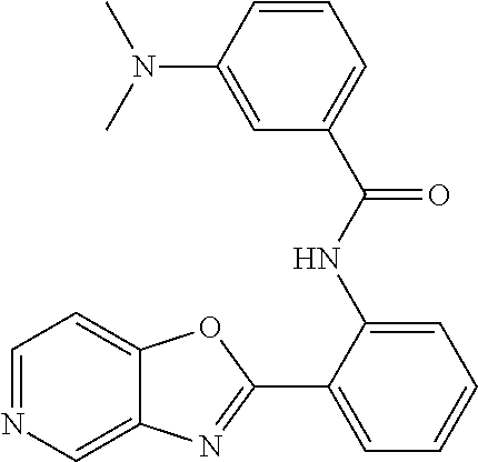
C1=NC=C2C(=C1)OC(C1=CC=CC=C1NC(C1=CC=CC(N(C)C)=C1)=O)=N2
